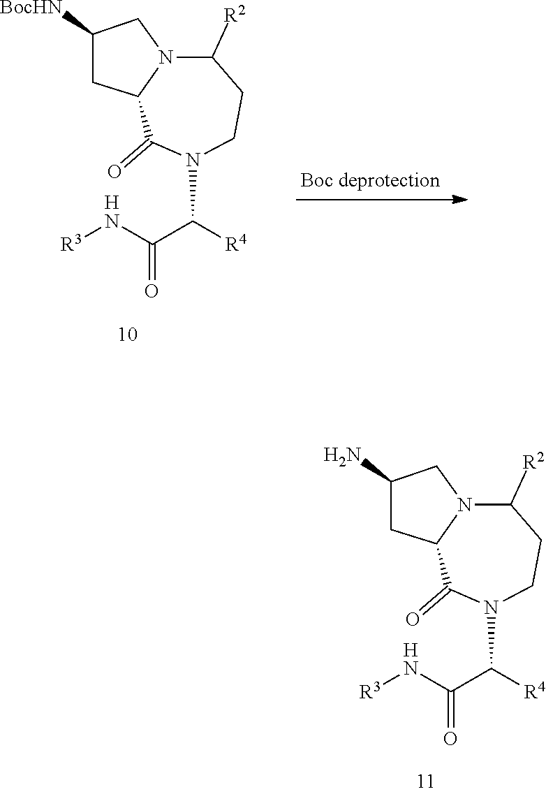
C12C(=O)N(C([R4])C(N[R3])=O)CCC([R2])N1CC(N)C2.[H].C12C(=O)N(C([R4])C(N[R3])=O)CCC([R2])N1CC([BocHN])C2.[H]
